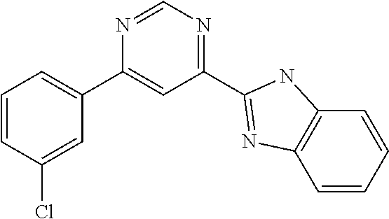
C1=CC(Cl)=CC(C2=CC(C3=NC4=C(C=CC=C4)N3)=NC=N2)=C1
